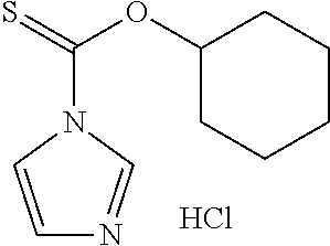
C1=CN(C(=S)OC2CCCCC2)C=N1.Cl
